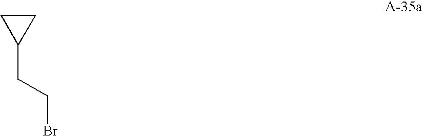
C1(CCBr)CC1
